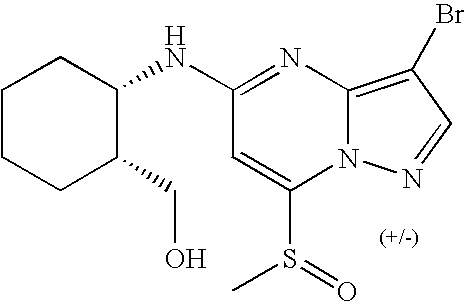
C1CCC(CO)C(NC2=NC3=C(Br)C=NN3C(S(=O)C)=C2)C1
